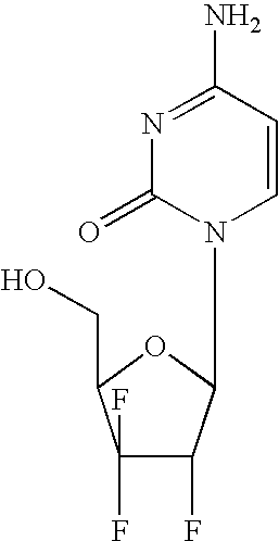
C1(F)(F)C(F)C(N2C=CC(N)=NC2=O)OC1CO
